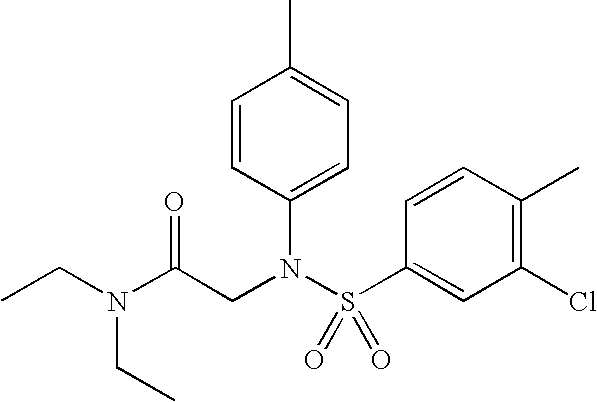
CCN(C(CN(S(C1=CC(Cl)=C(C)C=C1)(=O)=O)C1=CC=C(C)C=C1)=O)CC
